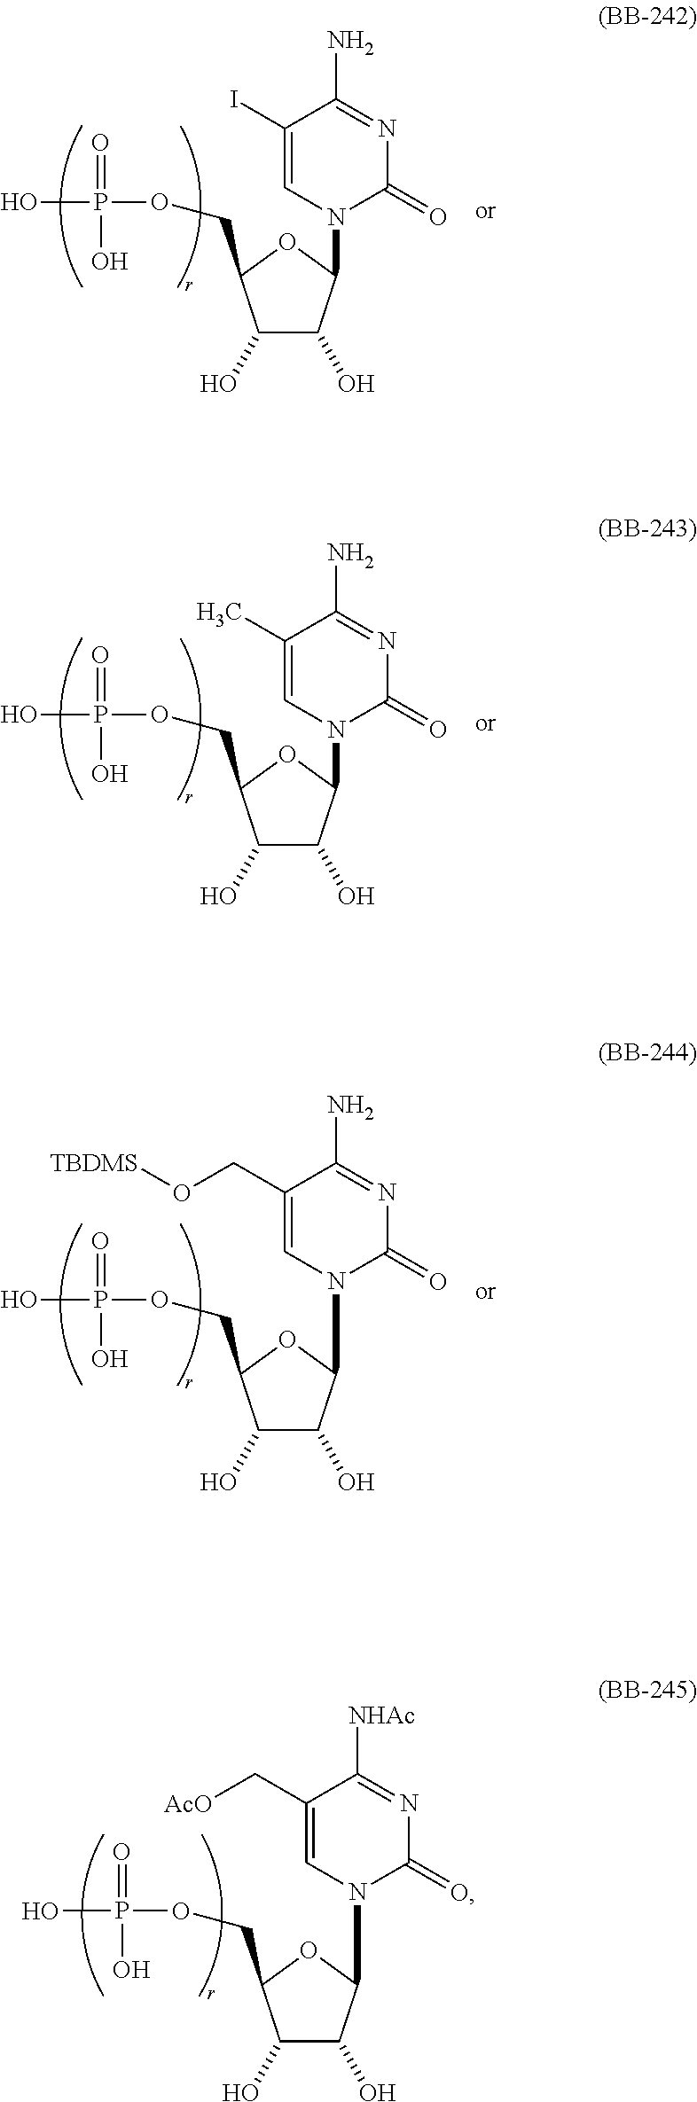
C1(O)C(O)C(N2C(=O)N=C([NHAc])C(C[AcO])=C2)OC1COP(O)(=O)O.C1(O)C(O)C(N2C(=O)N=C(N)C(I)=C2)OC1COP(O)(=O)O.C1(O)C(O)C(N2C(=O)N=C(N)C(C)=C2)OC1COP(O)(=O)O.C1(O)C(O)C(N2C(=O)N=C(N)C(CO[TBDMS])=C2)OC1COP(O)(=O)O
